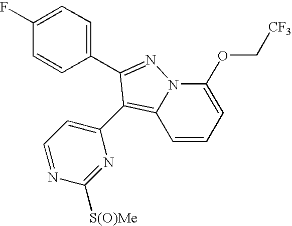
C1=CC=C(OC[CF3])N2C1=C(C1=CC=NC([S(O)Me])=N1)C(C1=CC=C(F)C=C1)=N2
